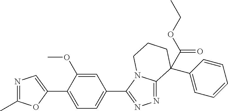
N1=C(C)OC(C2=CC=C(C3=NN=C4N3CCCC4(C3=CC=CC=C3)C(=O)OCC)C=C2OC)=C1
